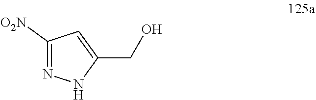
C1([O2N])=NNC(CO)=C1
